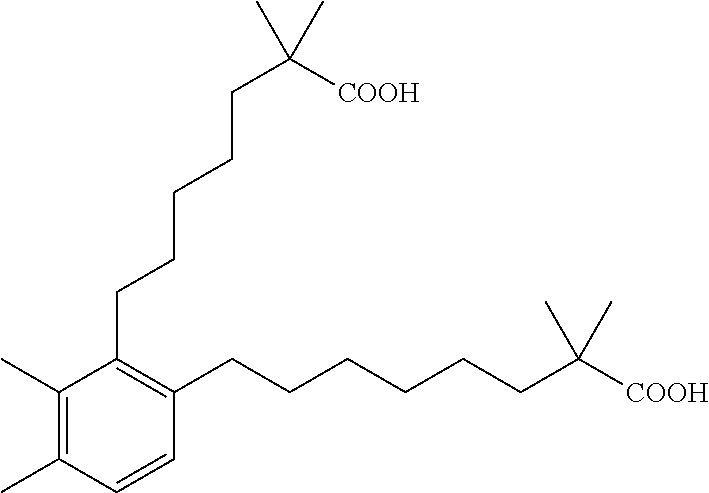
C1(CCCCCC([COOH])(C)C)=C(CCCCCCC([COOH])(C)C)C=CC(C)=C1C
